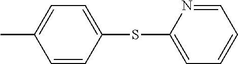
CC1=CC=C(SC2=CC=CC=N2)C=C1
